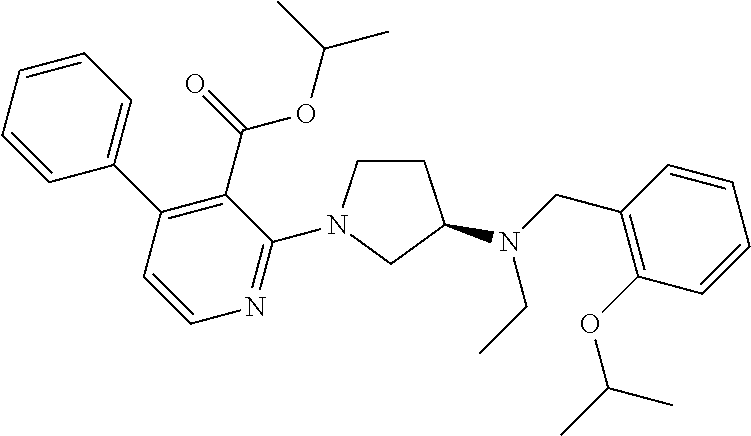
C1=CC=CC(C2=C(C(=O)OC(C)C)C(N3CCC(N(CC)CC4=C(OC(C)C)C=CC=C4)C3)=NC=C2)=C1
